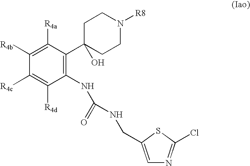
C1([R4b])=C([R4a])C(C2(O)CCN([R8])CC2)=C(NC(=O)NCC2=CN=C(Cl)S2)C([R4d])=C1[R4c]
